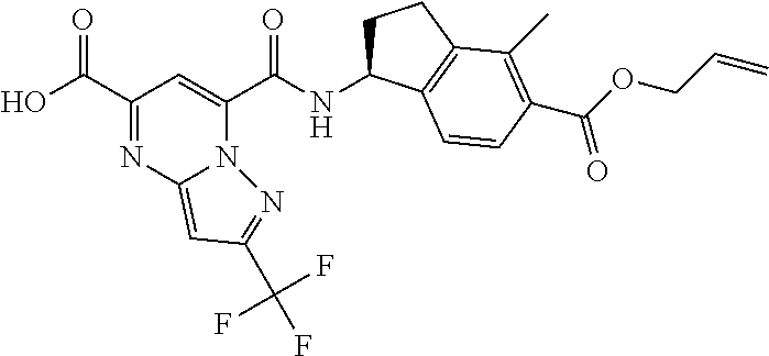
N(C(C1=CC(C(O)=O)=NC2=CC(C(F)(F)F)=NN12)=O)C1CCC2=C1C=CC(C(OCC=C)=O)=C2C
